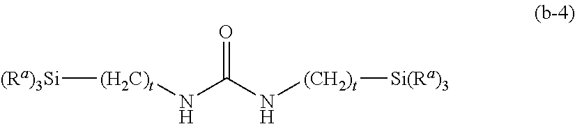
[(Ra)3Si][(H2C)t]NC(N[(CH2)t][Si(Ra)3])=O
